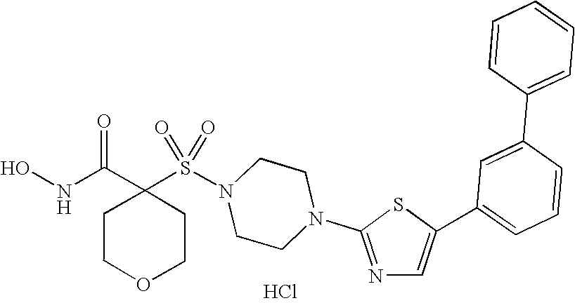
Cl.C1(S(N2CCN(C3=NC=C(C4=CC=CC(C5=CC=CC=C5)=C4)S3)CC2)(=O)=O)(C(NO)=O)CCOCC1
